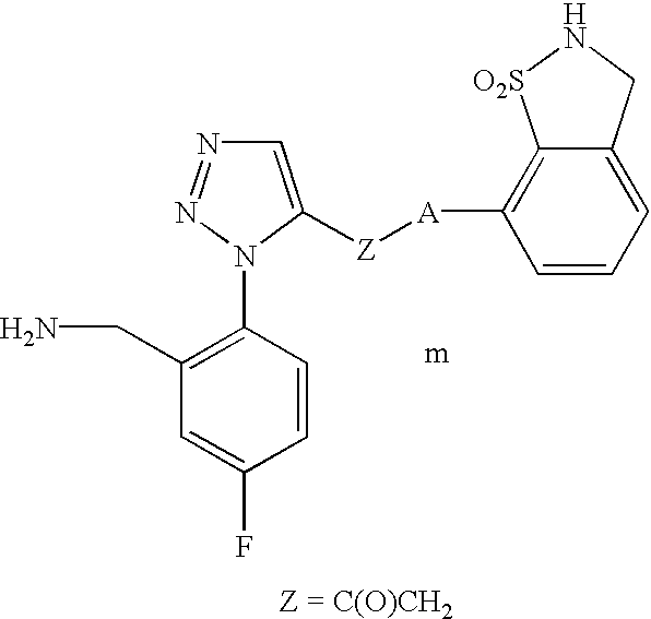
C1(CN)=C(N2N=NC=C2[Z][A]C2=C3C(=CC=C2)CN[O2S]3)C=CC(F)=C1
